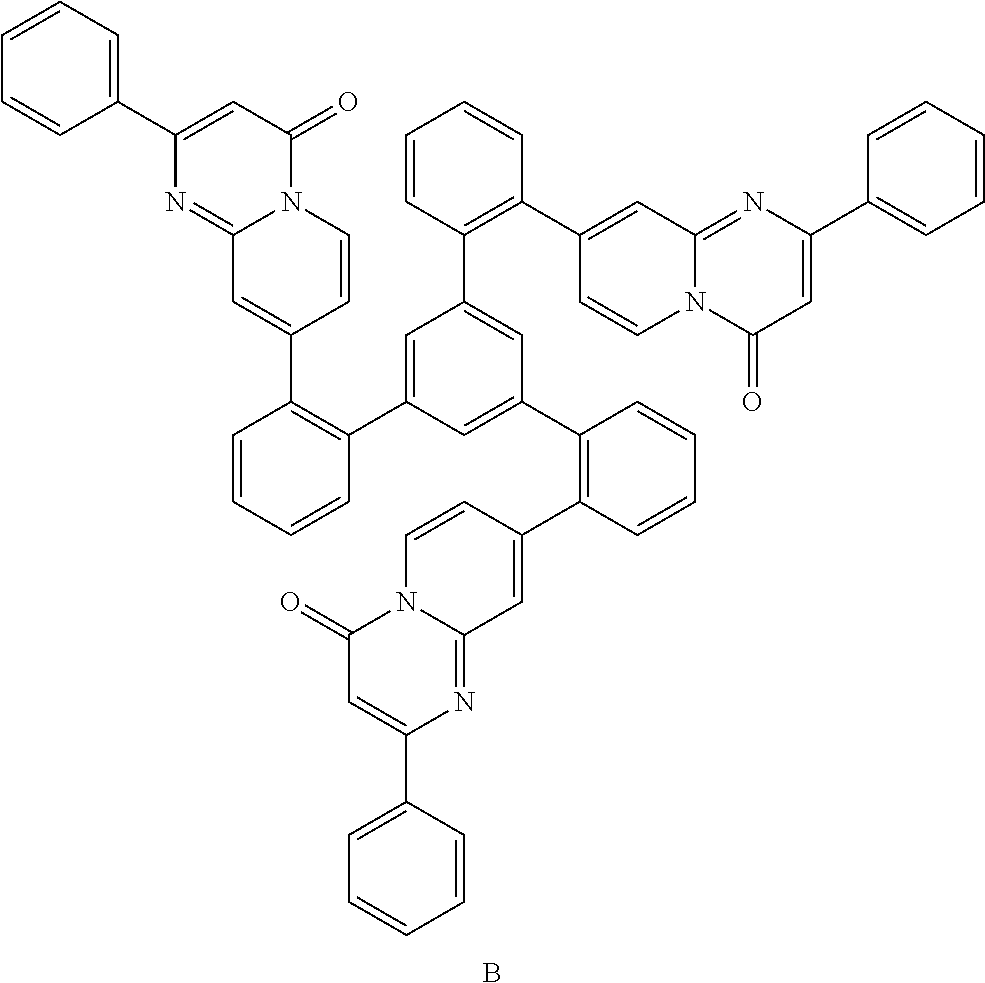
N12C(=NC(C3=CC=CC=C3)=CC1=O)C=C(C1=C(C3=CC(C4=C(C5=CC6=NC(C7=CC=CC=C7)=CC(=O)N6C=C5)C=CC=C4)=CC(C4=C(C5=CC6=NC(C7=CC=CC=C7)=CC(=O)N6C=C5)C=CC=C4)=C3)C=CC=C1)C=C2.B
